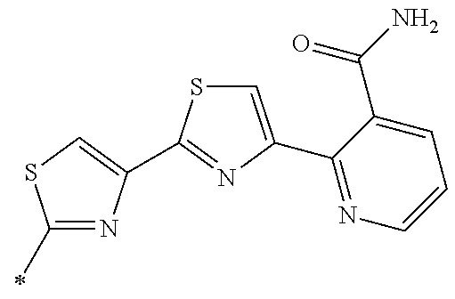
C1=C(C2=NC=CC=C2C(=O)N)N=C(C2=CSC(C)=N2)S1
